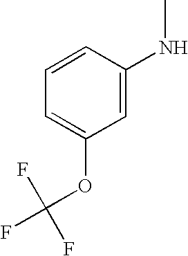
C1=CC(NC)=CC(OC(F)(F)F)=C1
